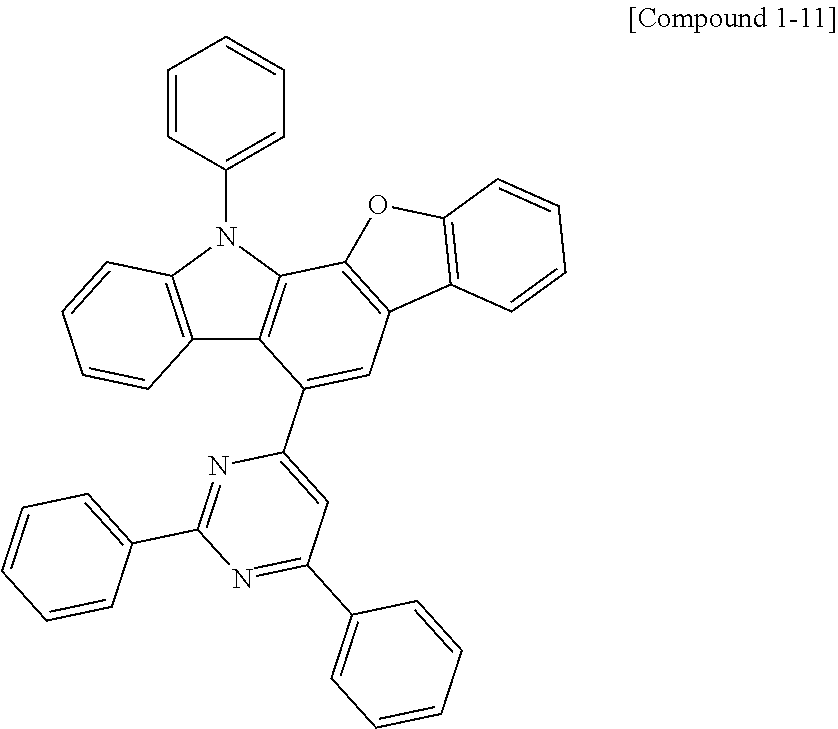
C12=C(N(C3=CC=CC=C3)C3=C1C(C1=CC(C4=CC=CC=C4)=NC(C4=CC=CC=C4)=N1)=CC1=C3OC3=C1C=CC=C3)C=CC=C2
